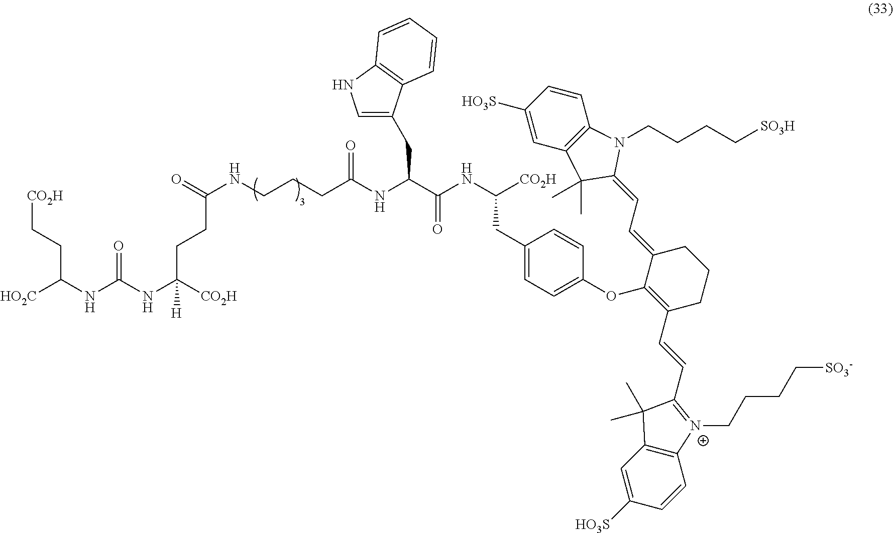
[HO2C]C(NC(NC([CO2H])(CCC(NCCCC(NC(C(NC([CO2H])CC1=CC=C(OC2=C(C=CC3=[N+](CCCC[SO3-])C4=C(C3(C)C)C=C([HO3S])C=C4)CCCC2=CC=C2N(CCCC[SO3H])C3=C(C2(C)C)C=C([HO3S])C=C3)C=C1)=O)CC1=CNC2=C1C=CC=C2)=O)=O)[H])=O)CC[CO2H]
